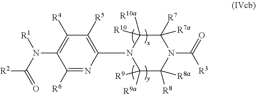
C1([R6])=NC(N2C([R9a])([R9])C([R8])([R8a])N(C(=O)[R3])C([R7])([R7a])C2([R10a])[R10])=C([R5])C([R4])=C1N([R1])C(=O)[R2]
